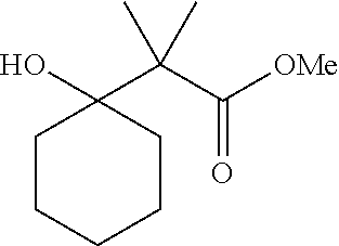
C1CCCCC1(C(C([OMe])=O)(C)C)O
